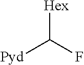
[Hex]C(F)[Pyd]
